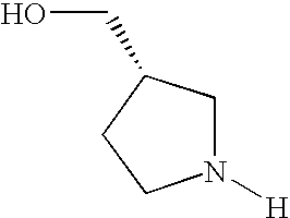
C1N([H])CC(CO)C1
